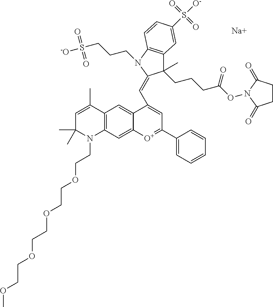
[Na].C1=C(C)C2=C(N(CCOCCOCCOCCOC)C1(C)C)C=C1C(=C2)C(C=C2C(C)(CCCC(ON3C(=O)CCC3=O)=O)C3=C(C=CC(S([O-])(=O)=O)=C3)N2CCCS([-O])(=O)=O)=CC(C2=CC=CC=C2)=[O+]1
